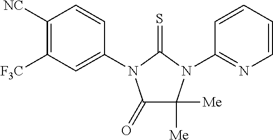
C1(=O)C([Me])([Me])N(C2=NC=CC=C2)C(=S)N1C1=CC([F3C])=C([NC])C=C1
